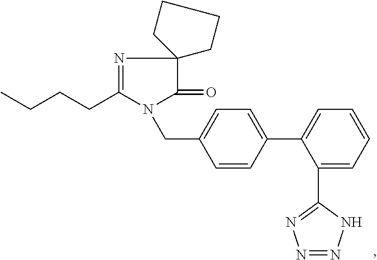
C1=CC(C2=CC=CC=C2C2=NN=NN2)=CC=C1CN1C(=O)C2(N=C1CCCC)CCCC2
